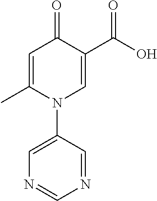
C1=C(C)N(C2=CN=CN=C2)C=C(C(=O)O)C1=O
